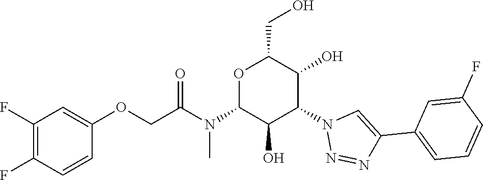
O1C(N(C(COC2=CC(F)=C(F)C=C2)=O)C)C(O)C(N2N=NC(C3=CC=CC(F)=C3)=C2)C(O)C1CO
